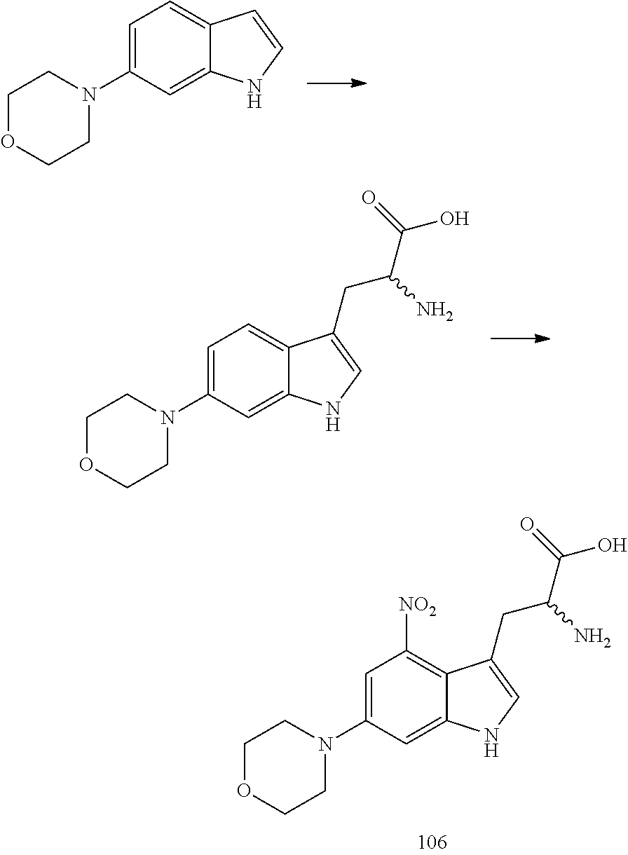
C1OCCN(C2=CC([NO2])=C3C(=C2)NC=C3CC(C(=O)O)N)C1.C1OCCN(C2=CC=C3C(=C2)NC=C3)C1.C1OCCN(C2=CC=C3C(=C2)NC=C3CC(C(=O)O)N)C1
